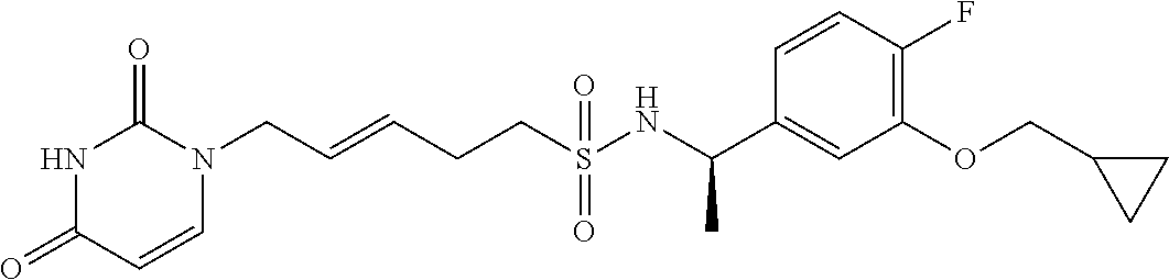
C(=CCCS(NC(C1=CC(OCC2CC2)=C(F)C=C1)C)(=O)=O)CN1C(=O)NC(=O)C=C1
